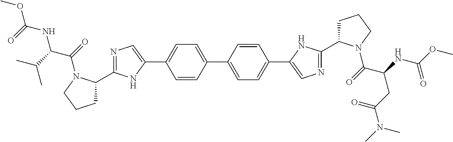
C1(C2=CN=C(C3CCCN3C(C(NC(OC)=O)C(C)C)=O)N2)=CC=C(C2=CC=C(C3=CN=C(C4CCCN4C(=O)C(NC(OC)=O)CC(N(C)C)=O)N3)C=C2)C=C1
